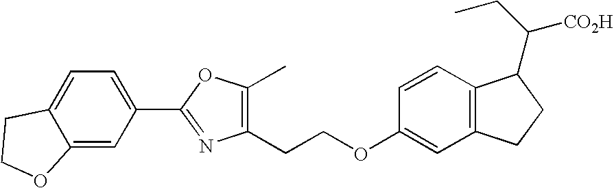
C1(CCOC2=CC3=C(C=C2)C(C(CC)[CO2H])CC3)=C(C)OC(C2=CC=C3C(=C2)OCC3)=N1
